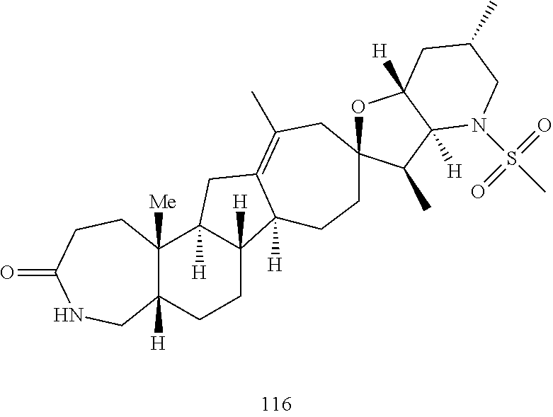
C12([H])C([Me])(CCC(=O)NC1)C1([H])C([H])(CC2)C2([H])C(=C(C)CC3(CC2)OC2([H])C([H])(C3C)N(S(=O)(=O)C)CC(C)C2)C1
